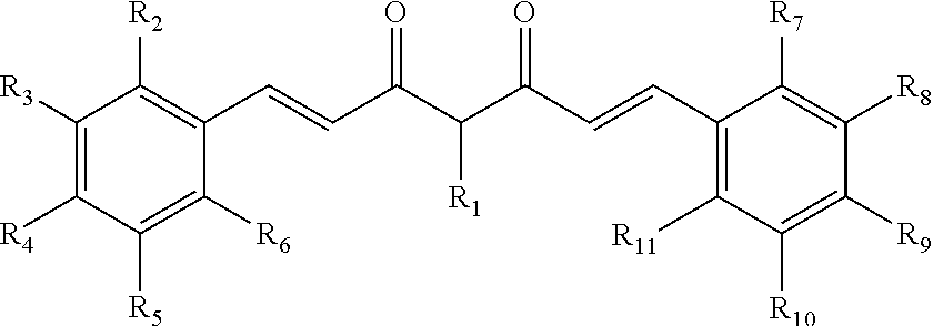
C1([R11])=C(C=CC(C([R1])C(C=CC2=C([R2])C([R3])=C([R4])C([R5])=C2[R6])=O)=O)C([R7])=C([R8])C([R9])=C1[R10]
